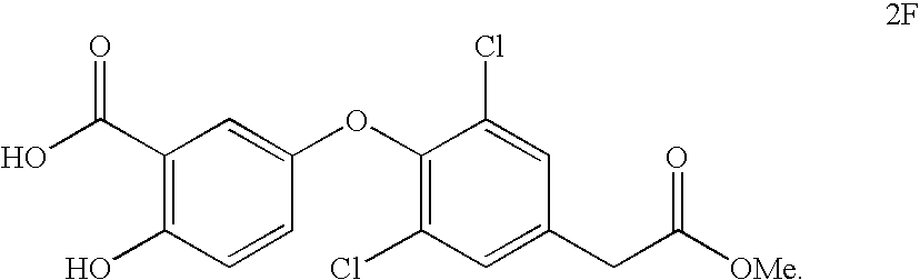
C1(Cl)=C(OC2=CC(C(O)=O)=C(O)C=C2)C(Cl)=CC(CC(=O)[OMe])=C1
